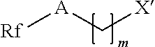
[Rf][A]C[X]
